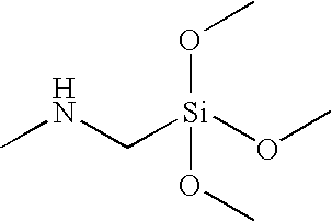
CNC[Si](OC)(OC)OC
